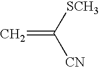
C=C([SCH3])[CN]
